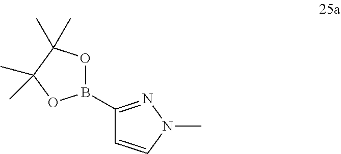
O1C(C)(C)C(C)(C)OB1C1=NN(C)C=C1
